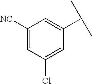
C1([NC])=CC(Cl)=CC(C(C)C)=C1
